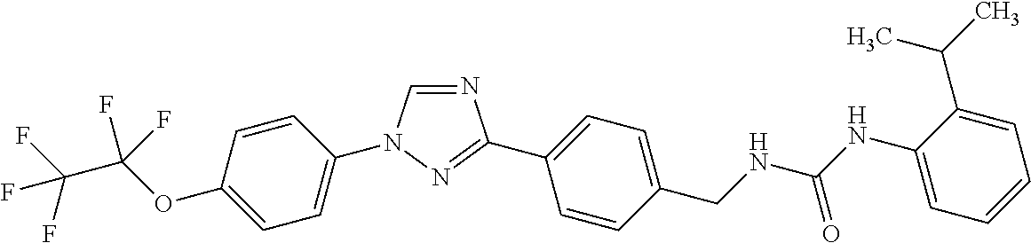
C1=CC(N2C=NC(C3=CC=C(CNC(NC4=CC=CC=C4C(C)C)=O)C=C3)=N2)=CC=C1OC(C(F)(F)F)(F)F
